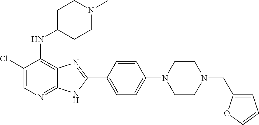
C1(Cl)=CN=C2C(=C1NC1CCN(C)CC1)N=C(C1=CC=C(N3CCN(CC4=CC=CO4)CC3)C=C1)N2
